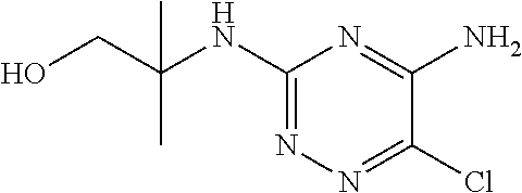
OCC(NC1=NN=C(Cl)C(N)=N1)(C)C
